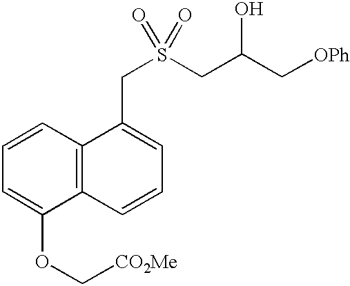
C1=C(OC[CO2Me])C2=C(C=C1)C(CS(CC(C[OPh])O)(=O)=O)=CC=C2
